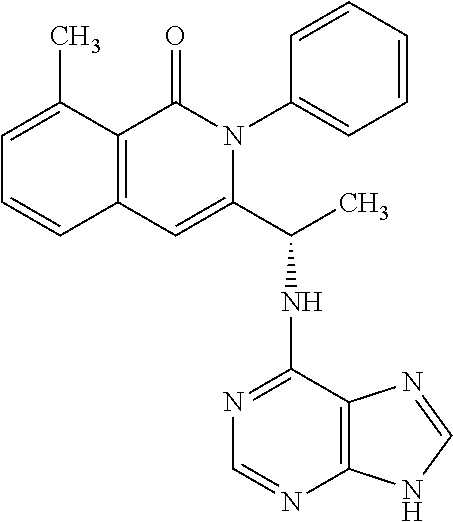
C1=C(C)C2=C(C=C1)C=C(C(NC1=NC=NC3=C1N=CN3)C)N(C1=CC=CC=C1)C2=O
